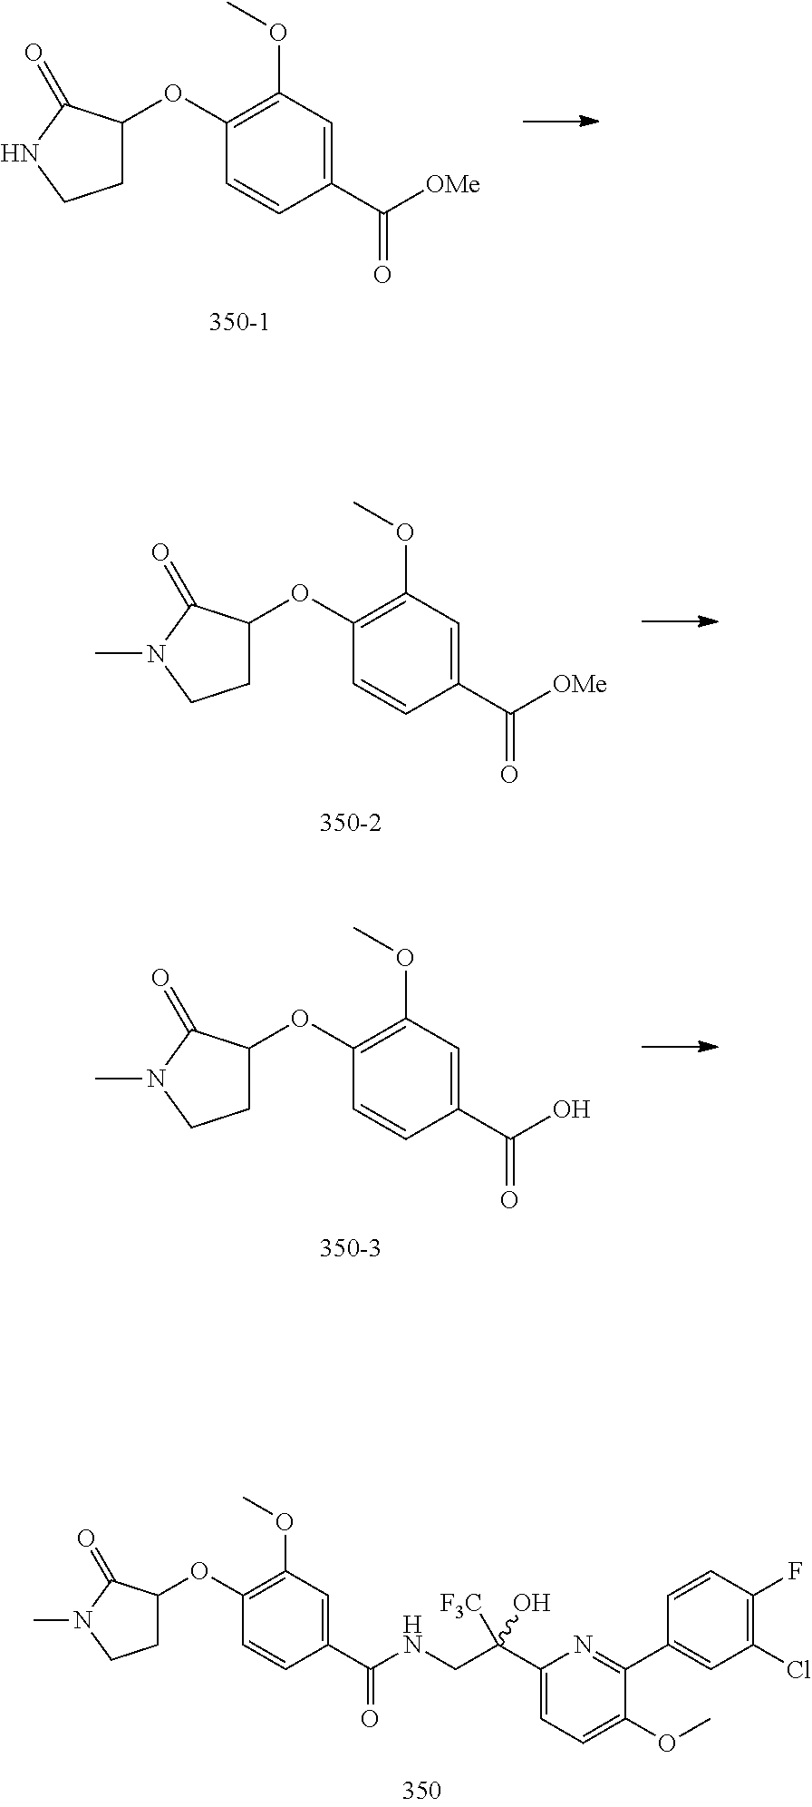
C1C(OC2=C(OC)C=C(C(=O)NCC([F3C])(O)C3=CC=C(OC)C(C4=CC(Cl)=C(F)C=C4)=N3)C=C2)C(=O)N(C)C1.C1C(OC2=C(OC)C=C(C(=O)[OMe])C=C2)C(=O)NC1.C1C(OC2=C(OC)C=C(C(=O)[OMe])C=C2)C(=O)N(C)C1.C1C(OC2=C(OC)C=C(C(=O)O)C=C2)C(=O)N(C)C1
